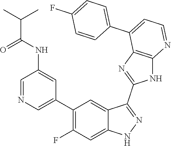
C1=NC=C(C2=C(F)C=C3C(=C2)C(C2=NC4=C(N2)N=CC=C4C2=CC=C(F)C=C2)=NN3)C=C1NC(C(C)C)=O
